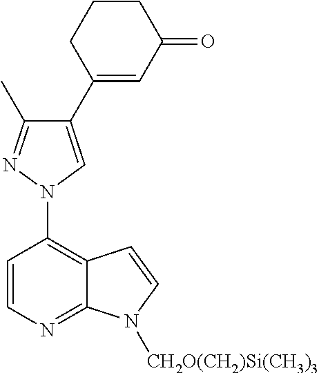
C1=CN=C2C(=C1N1C=C(C3=CC(=O)CCC3)C(C)=N1)C=CN2[CH2O(CH2)Si(CH3)3]
